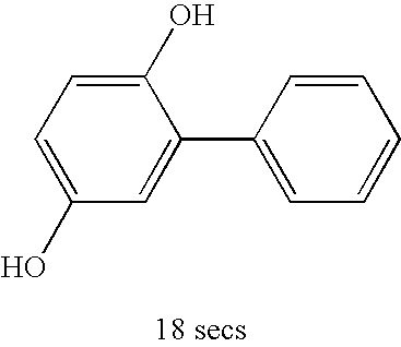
C1(O)=CC=C(O)C=C1C1=CC=CC=C1
